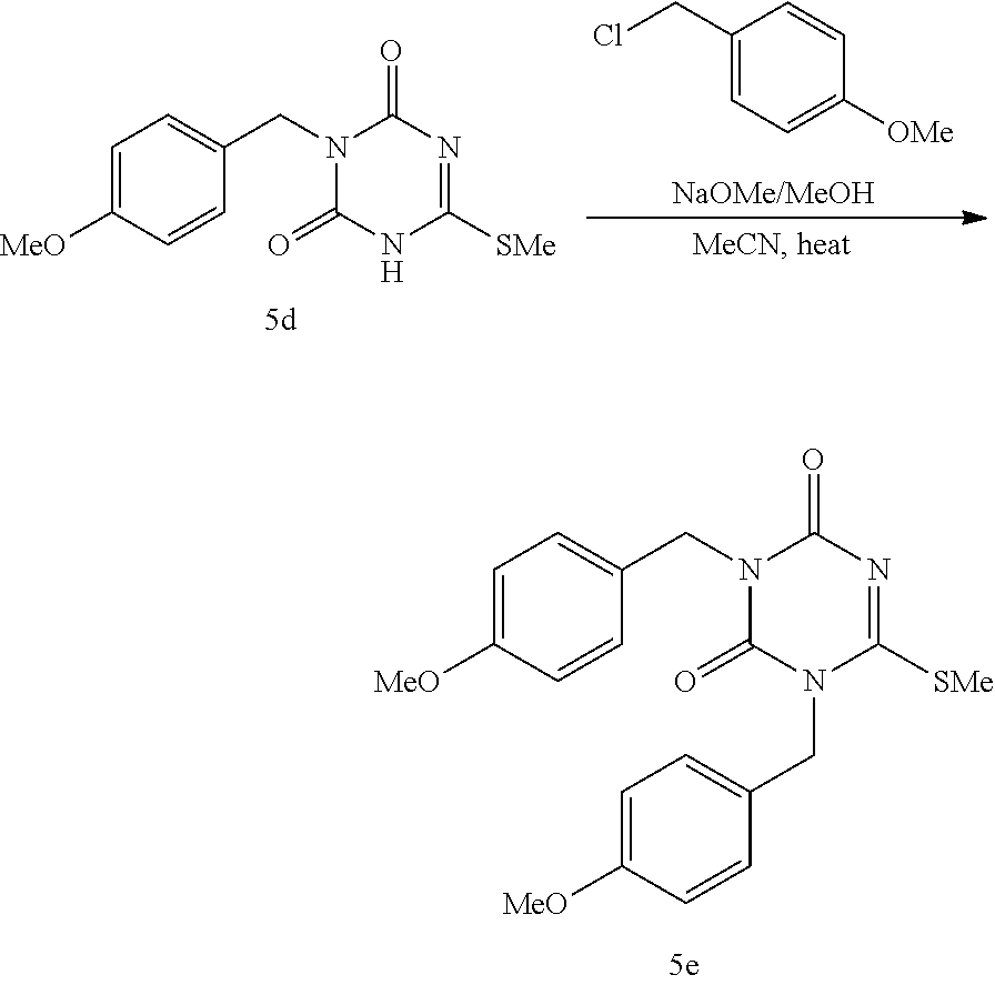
C1=C([MeO])C=CC(CN2C(=O)N(CC3=CC=C([MeO])C=C3)C([SMe])=NC2=O)=C1.C1=C([MeO])C=CC(CN2C(=O)NC([SMe])=NC2=O)=C1.C1(CCl)=CC=C([OMe])C=C1
